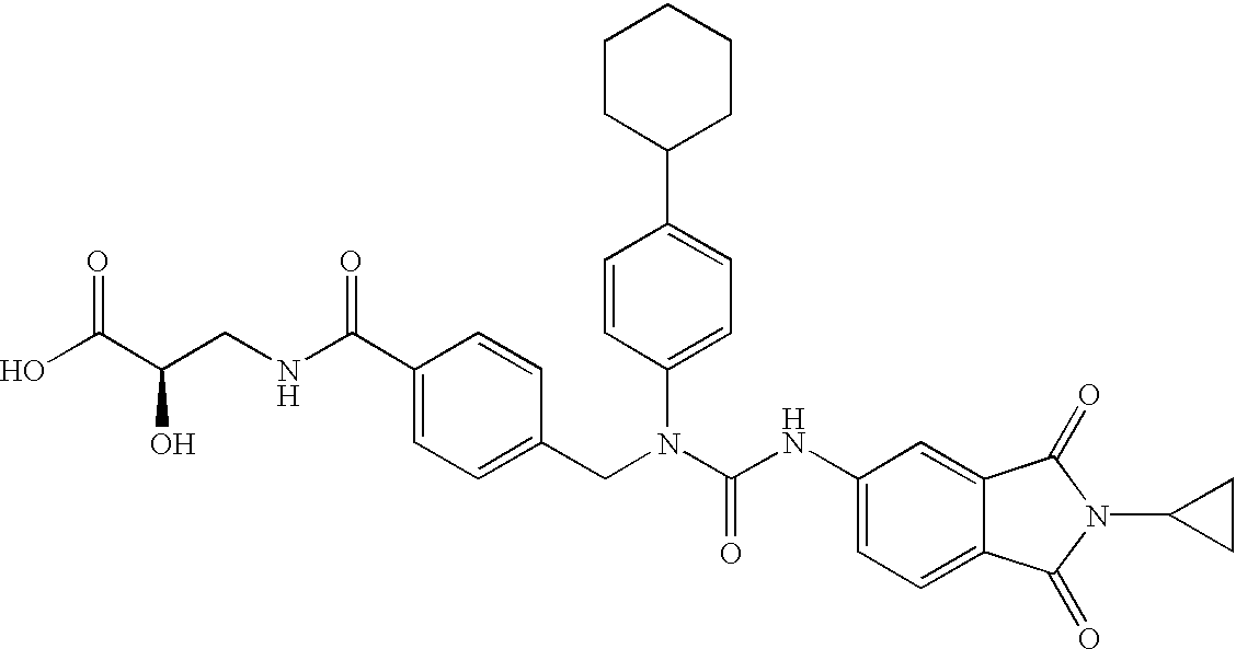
OC(C(CNC(C1=CC=C(CN(C(NC2=CC=C3C(=C2)C(=O)N(C2CC2)C3=O)=O)C2=CC=C(C3CCCCC3)C=C2)C=C1)=O)O)=O
